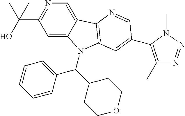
C1=C2C(=CN=C1C(O)(C)C)C1=C(N2C(C2CCOCC2)C2=CC=CC=C2)C=C(C2=C(C)N=NN2C)C=N1
